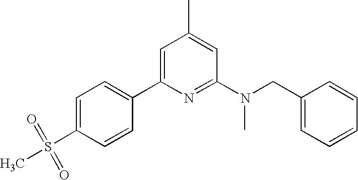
C1=C(C2=CC=C(S(=O)(=O)C)C=C2)N=C(N(CC2=CC=CC=C2)C)C=C1C
